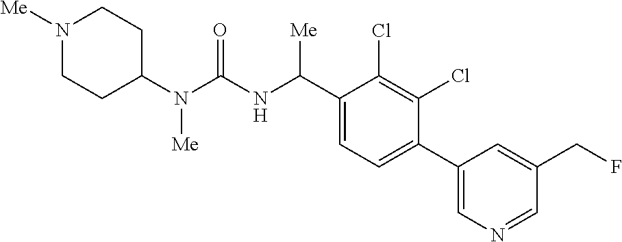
C1(N(C(NC(C2=CC=C(C3=CN=CC(CF)=C3)C(Cl)=C2Cl)[Me])=O)[Me])CCN([Me])CC1
